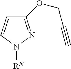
C1=CN([RN])N=C1OCC#C
